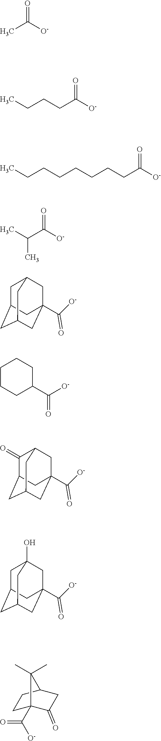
CC(=O)[O-].CCCCC([O-])=O.CCCCCCCCC([O-])=O.CC(C([O-])=O)C.C1C2CC3CC(C([O-])=O)(CC1C3)C2.C1CCC(C([O-])=O)CC1.C1(=O)C2CC3CC(C([O-])=O)(CC1C3)C2.C1C2CC3CC(C([O-])=O)(CC1(O)C3)C2.C1C2(C(=O)[O-])C(=O)CC(C1)C2(C)C
